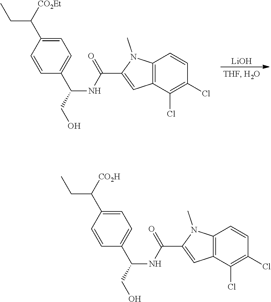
C1=CC2=C(C(Cl)=C1Cl)C=C(C(NC(C1=CC=C(C([CO2Et])CC)C=C1)CO)=O)N2C.[LiOH].C1=CC2=C(C(Cl)=C1Cl)C=C(C(NC(C1=CC=C(C([CO2H])CC)C=C1)CO)=O)N2C
